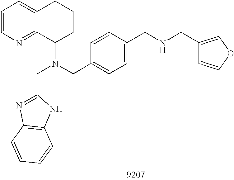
C1=CN=C2C(=C1)CCCC2N(CC1=CC=C(CNCC2=COC=C2)C=C1)CC1=NC2=C(N1)C=CC=C2
